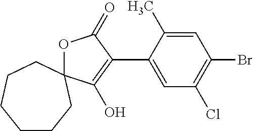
O1C(=O)C(C2=CC(Cl)=C(Br)C=C2C)=C(O)C12CCCCCC2
